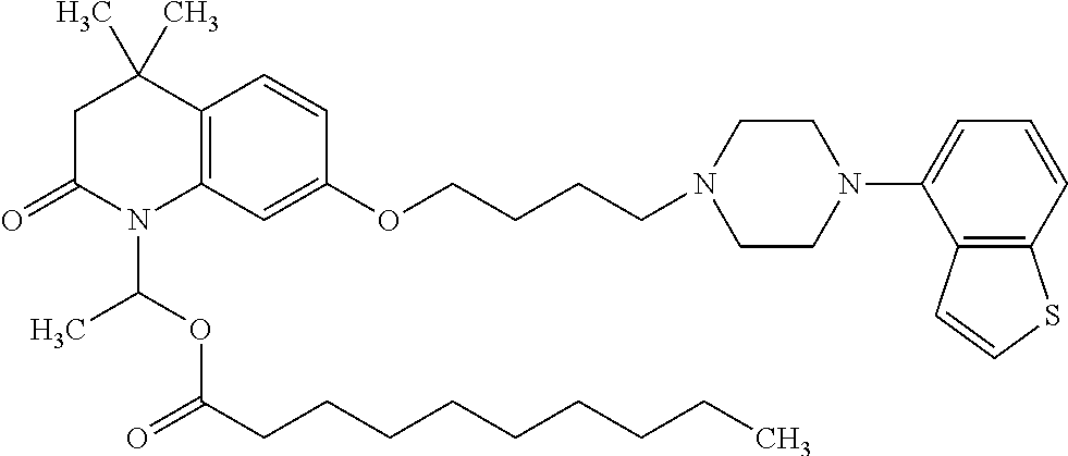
C1C(=O)N(C(OC(CCCCCCCCC)=O)C)C2=C(C1(C)C)C=CC(OCCCCN1CCN(C3=CC=CC4=C3C=CS4)CC1)=C2
